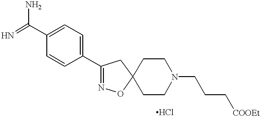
C1(C2=NOC3(C2)CCN(CCC[COOEt])CC3)=CC=C(C(=N)N)C=C1
